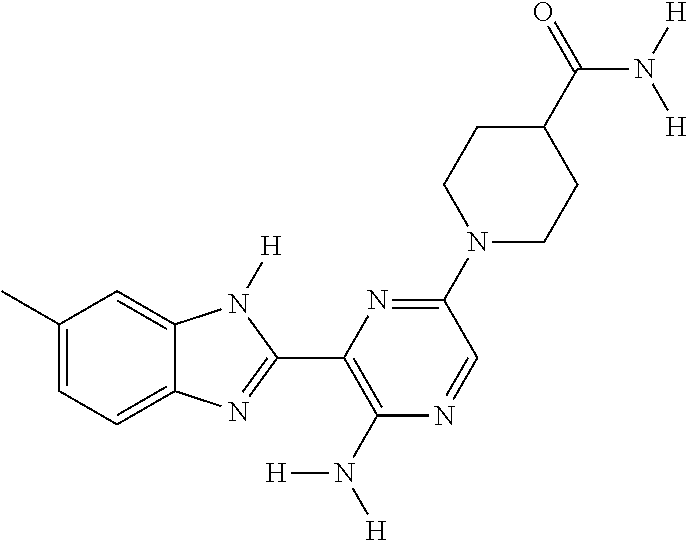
C1(C)=CC=C2C(=C1)N([H])C(C1=C(N([H])[H])N=CC(N3CCC(C(=O)N([H])[H])CC3)=N1)=N2
